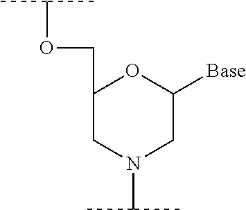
C(N1CC([Base])OC(COC(C)C)C1)(C)C
